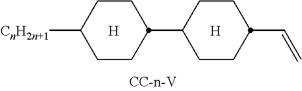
[H].[H].C1CC(C2CCC(C=C)CC2)CCC1[CnH2n+1]
